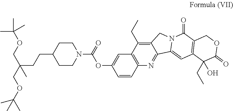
C12=C(CC)C3=C(N=C1C1=CC4=C(C(=O)N1C2)COC(=O)C4(CC)O)C=CC(OC(=O)N1CCC(CCC(COC(C)(C)C)(COC(C)(C)C)C)CC1)=C3
